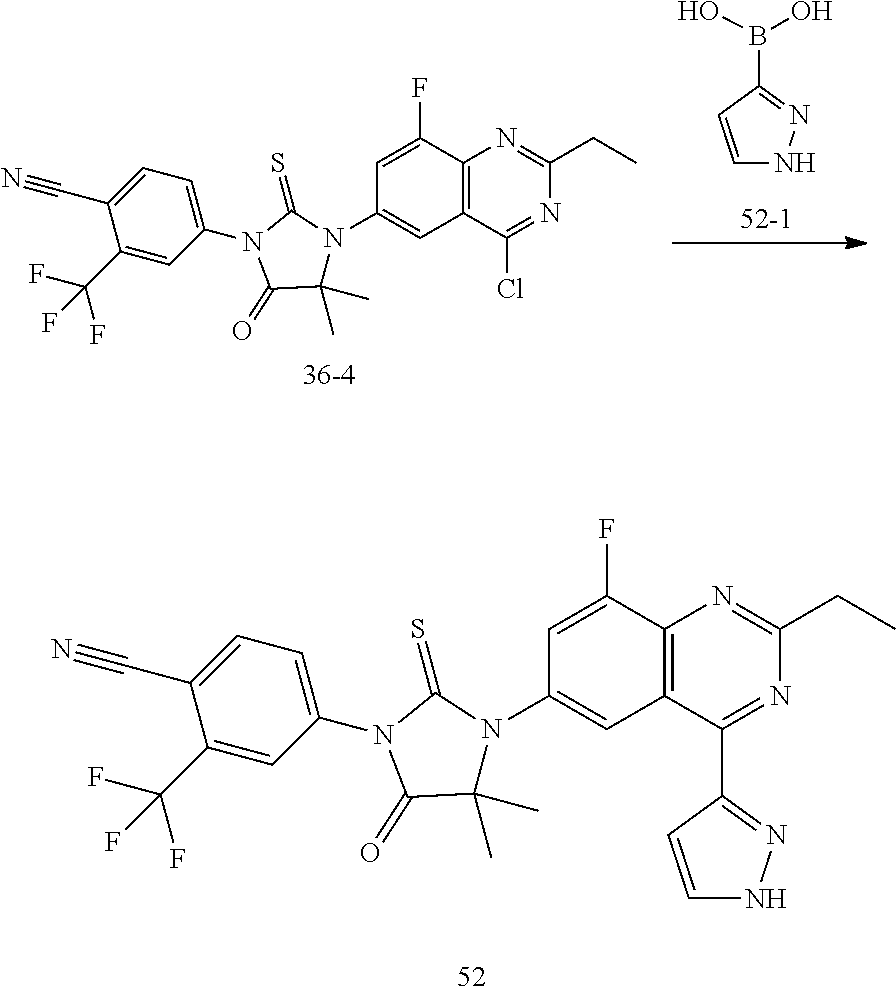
C1=C(F)C2=C(C=C1N1C(C)(C)C(=O)N(C3=CC=C(C#N)C(C(F)(F)F)=C3)C1=S)C(C1=NNC=C1)=NC(CC)=N2.C1=C(F)C2=C(C=C1N1C(C)(C)C(=O)N(C3=CC=C(C#N)C(C(F)(F)F)=C3)C1=S)C(Cl)=NC(CC)=N2.C1=CC(B(O)O)=NN1
